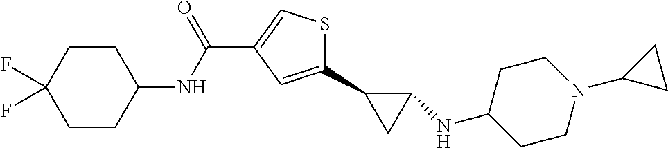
C1(C2CC2NC2CCN(C3CC3)CC2)=CC(C(NC2CCC(F)(F)CC2)=O)=CS1
